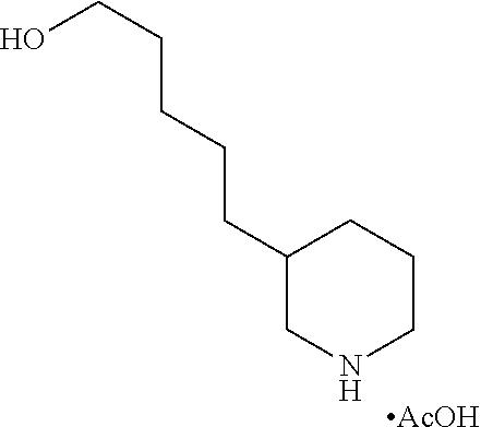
C1(CCCCCO)CNCCC1.[AcOH]
